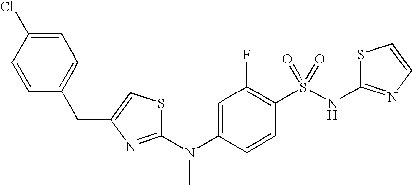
N(C1=CC(F)=C(S(NC2=NC=CS2)(=O)=O)C=C1)(C)C1=NC(CC2=CC=C(Cl)C=C2)=CS1
